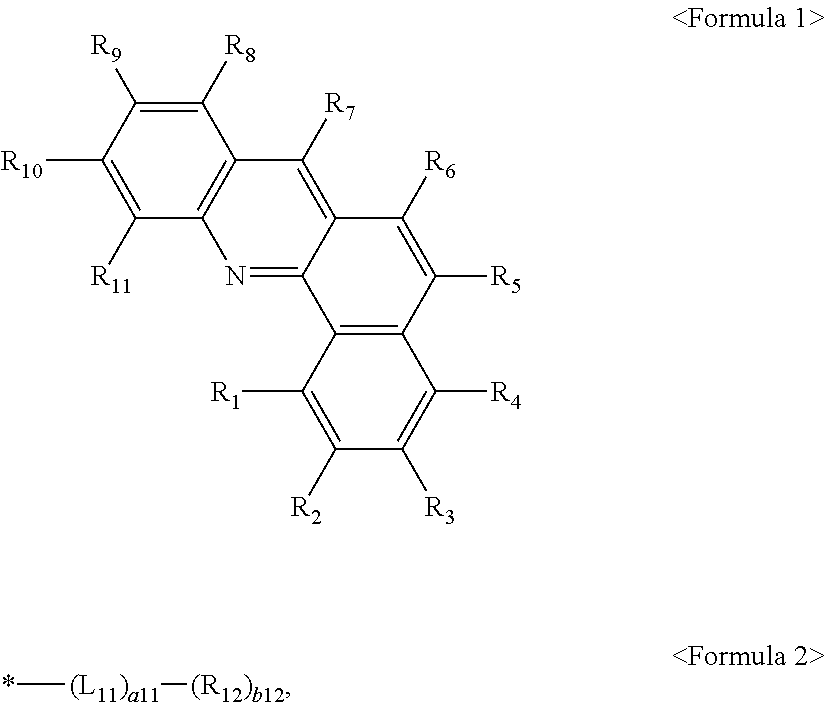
C1([R11])=C([R10])C([R9])=C([R8])C2=C1N=C1C(=C2[R7])C([R6])=C([R5])C2=C1C([R1])=C([R2])C([R3])=C2[R4].*[(L11)a11][(R12)b12]
